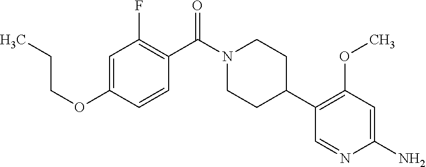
C1=C(OCCC)C=CC(C(N2CCC(C3=C(OC)C=C(N)N=C3)CC2)=O)=C1F
